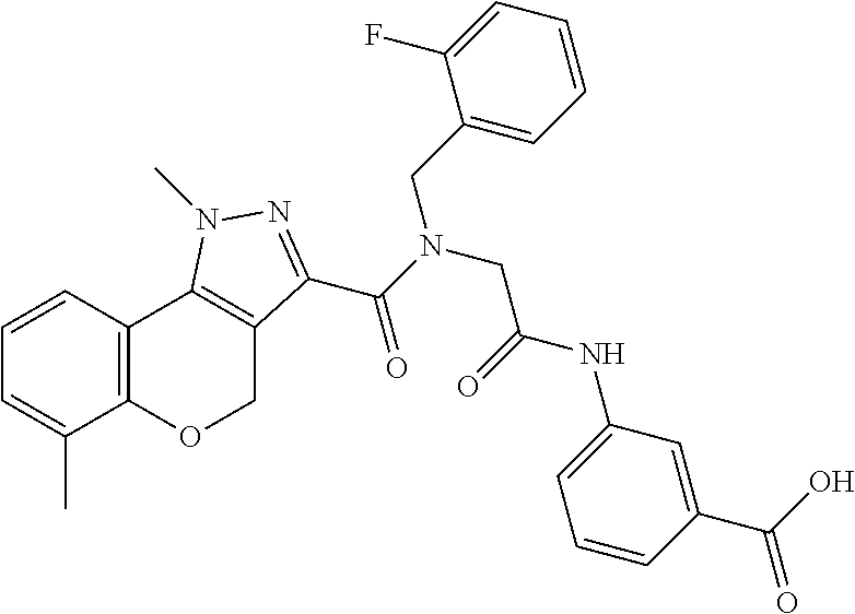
C1=CC2=C(C(C)=C1)OCC1=C2N(C)N=C1C(N(CC(=O)NC1=CC=CC(C(=O)O)=C1)CC1=CC=CC=C1F)=O
